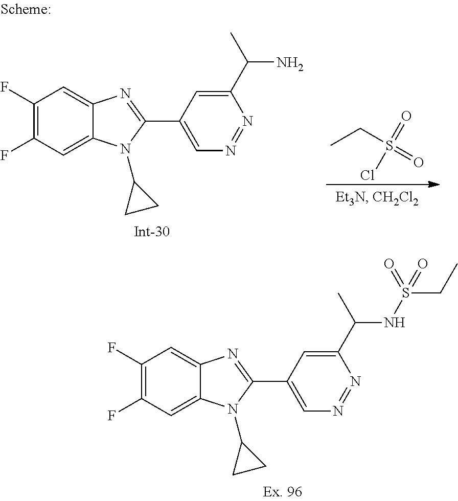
C1(F)=C(F)C=C2C(=C1)N=C(C1=CN=NC(C(NS(CC)(=O)=O)C)=C1)N2C1CC1.C1(F)=C(F)C=C2C(=C1)N=C(C1=CN=NC(C(N)C)=C1)N2C1CC1.CCS(=O)(=O)Cl
